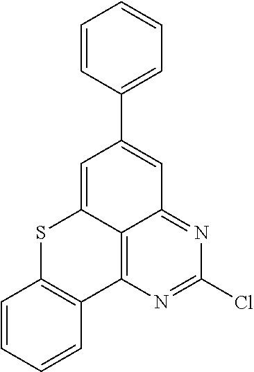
C1=CC=CC2=C1SC1=CC(C3=CC=CC=C3)=CC3=NC(Cl)=NC2=C13
